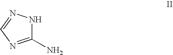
C1(N)=NC=NN1
